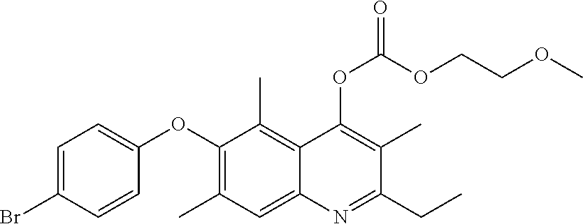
C1=C(Br)C=CC(OC2=C(C)C=C3C(=C2C)C(OC(OCCOC)=O)=C(C)C(CC)=N3)=C1
